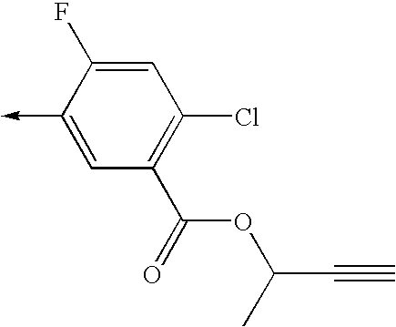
C1(->C)=CC(C(=O)OC(C)C#C)=C(Cl)C=C1F
